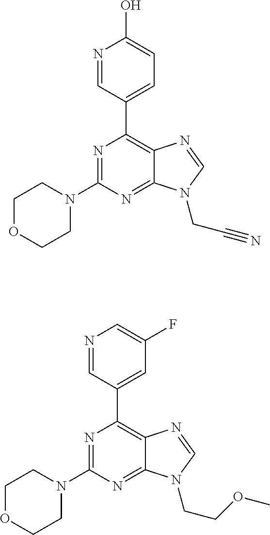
N1=CC(C2=C3C(=NC(N4CCOCC4)=N2)N(CC#N)C=N3)=CC=C1O.N1=CC(C2=C3C(=NC(N4CCOCC4)=N2)N(CCOC)C=N3)=CC(F)=C1
